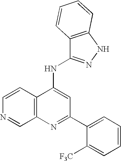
N1=C(C2=CC=CC=C2[F3C])C=C(NC2=NNC3=C2C=CC=C3)C2=C1C=NC=C2
